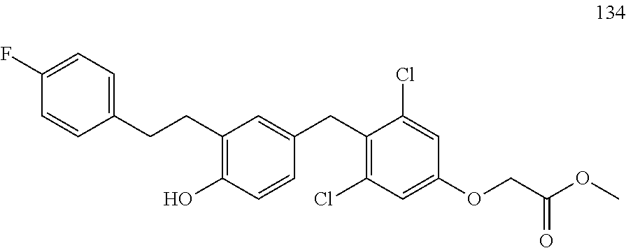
C(C1=C(O)C=CC(CC2=C(Cl)C=C(OCC(OC)=O)C=C2Cl)=C1)CC1=CC=C(F)C=C1
